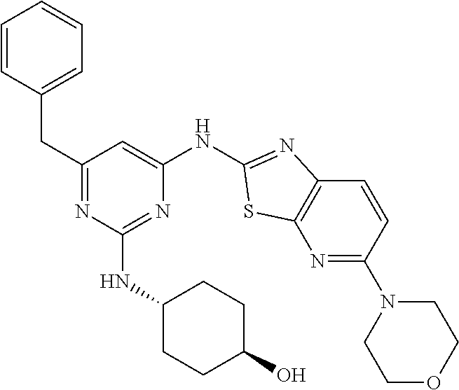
C1=CC(CC2=NC(NC3CCC(O)CC3)=NC(NC3=NC4=C(N=C(N5CCOCC5)C=C4)S3)=C2)=CC=C1
